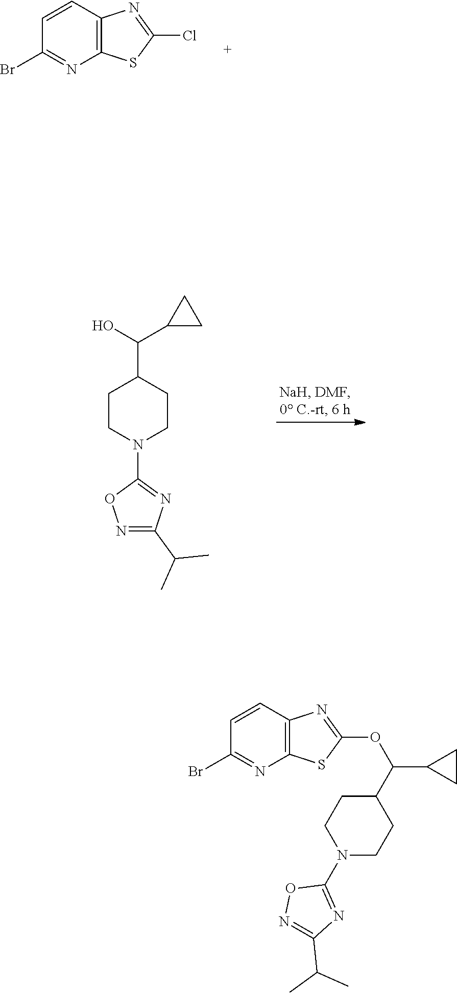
BrC1=NC2=C(C=C1)N=C(Cl)S2.C1CN(C2=NC(C(C)C)=NO2)CCC1C(C1CC1)O.C1(Br)=NC2=C(C=C1)N=C(OC(C1CCN(C3=NC(C(C)C)=NO3)CC1)C1CC1)S2
